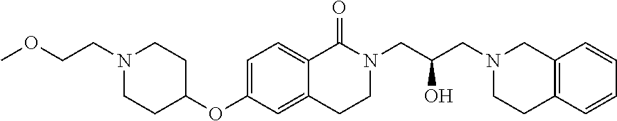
C1(OC2=CC=C3C(=C2)CCN(CC(O)CN2CCC4=C(C2)C=CC=C4)C3=O)CCN(CCOC)CC1
